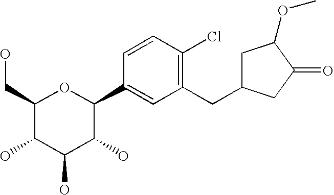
C1(CO)C(O)C(O)C(O)C(C2=CC(CC3CC(OC)C(=O)C3)=C(Cl)C=C2)O1
